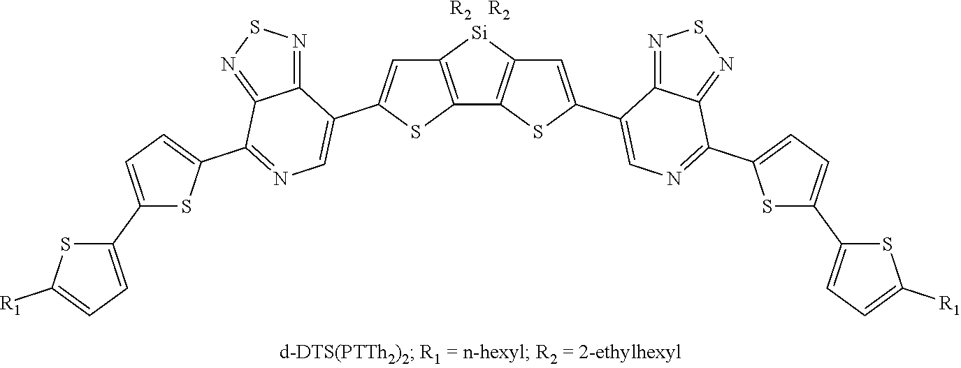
C12=NSN=C1C(C1=CC3=C(C4=C([Si]3)C=C(C3=CN=C(C5=CC=C(C6=CC=C([R1])S6)S5)C5=NSN=C53)S4)S1)=CN=C2C1=CC=C(C2=CC=C([R1])S2)S1.[R2].[R2]
